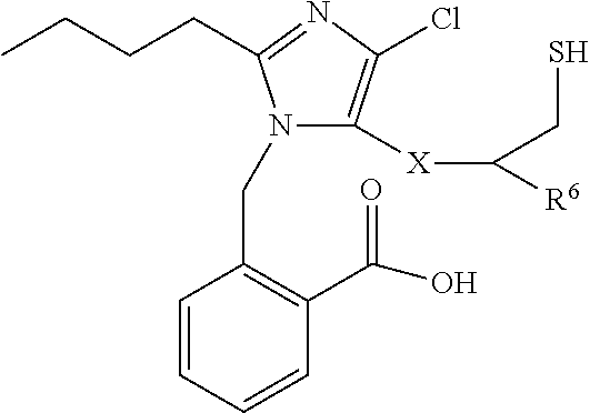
C1(CN2C([X]C(CS)[R6])=C(Cl)N=C2CCCC)=C(C(O)=O)C=CC=C1
